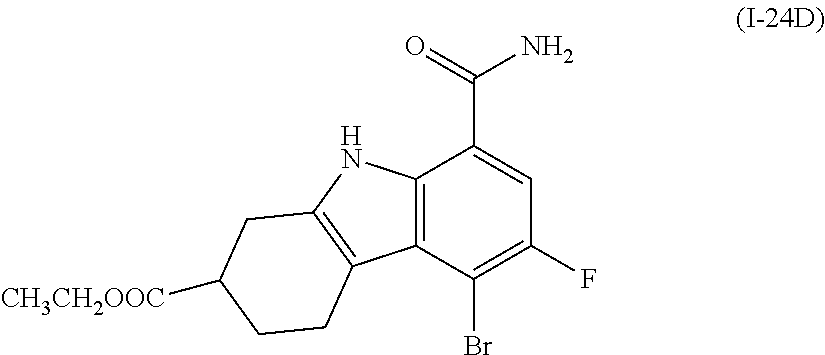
C12=C(C(Br)=C(F)C=C1C(=O)N)C1=C(N2)CC([CH3CH2OOC])CC1
